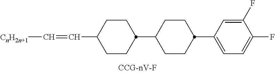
C(C1CCC(C2CCC(C3=CC=C(F)C(F)=C3)CC2)CC1)=C[CnH2n+1]
